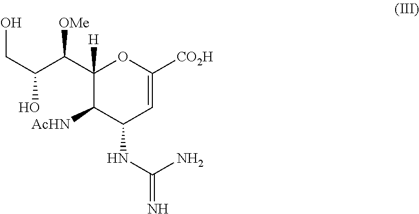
C(O)(C(C1([H])C([AcHN])C(NC(N)=N)C=C([CO2H])O1)[OMe])CO
